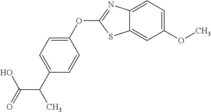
C1(OC)=CC=C2C(=C1)SC(OC1=CC=C(C(C(O)=O)C)C=C1)=N2
